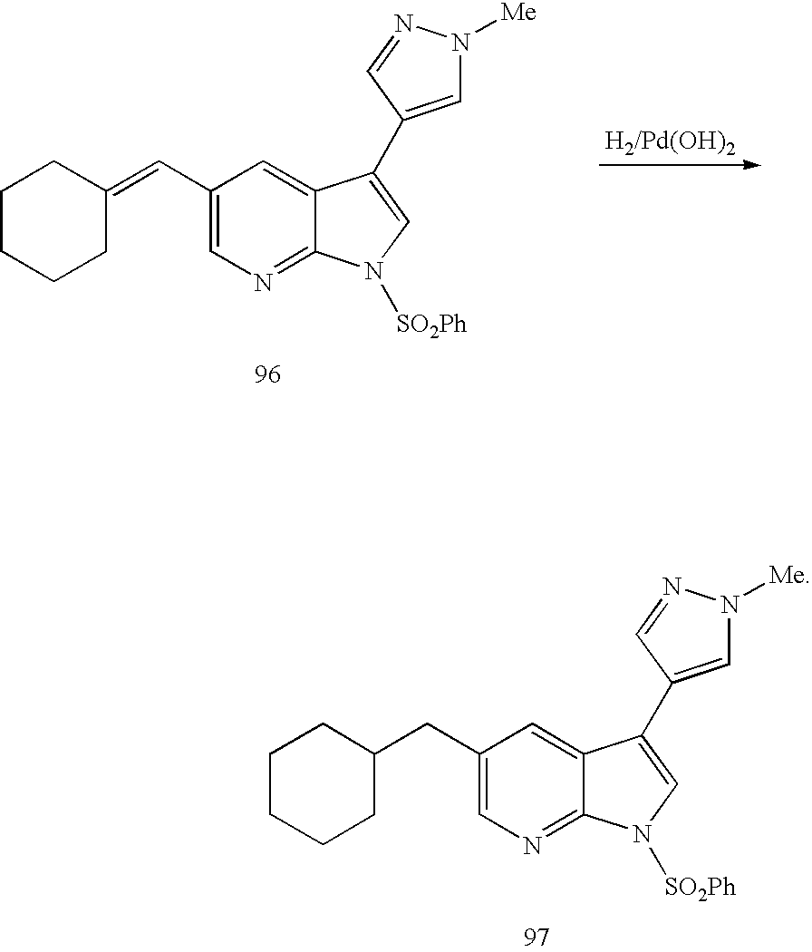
C1(CC2CCCCC2)=CN=C2C(=C1)C(C1=CN([Me])N=C1)=CN2[SO2Ph].C1(C=C2CCCCC2)=CN=C2C(=C1)C(C1=CN([Me])N=C1)=CN2[SO2Ph]
